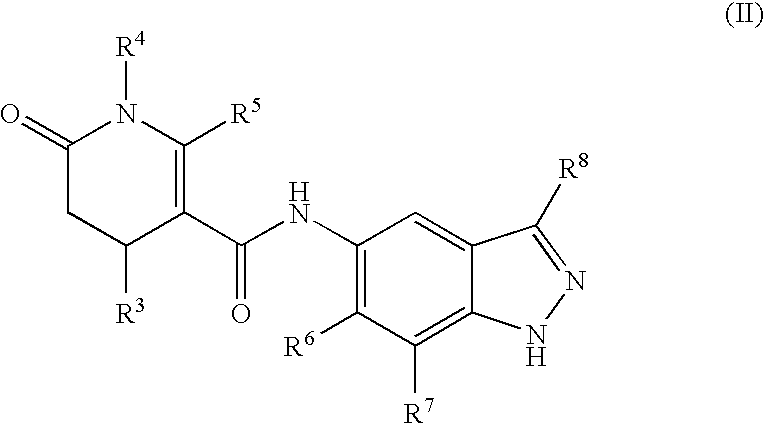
C1(=O)CC([R3])C(C(NC2=C([R6])C([R7])=C3C(=C2)C([R8])=NN3)=O)=C([R5])N1[R4]
